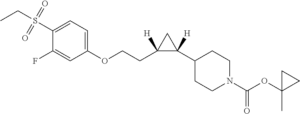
S(C1=CC=C(OCCC2([H])C(C3CCN(C(=O)OC4(C)CC4)CC3)([H])C2)C=C1F)(=O)(=O)CC
